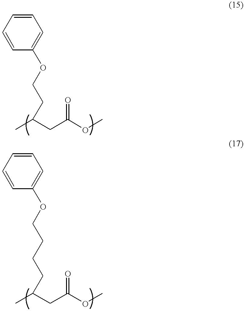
C1=CC=CC(OCCC(C)CC(OC)=O)=C1.C1=CC=CC(OCCCCC(C)CC(OC)=O)=C1
